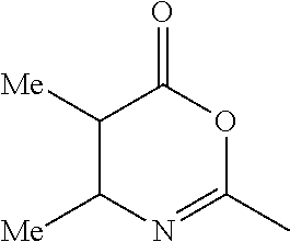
C1([Me])C([Me])N=C(C)OC1=O
